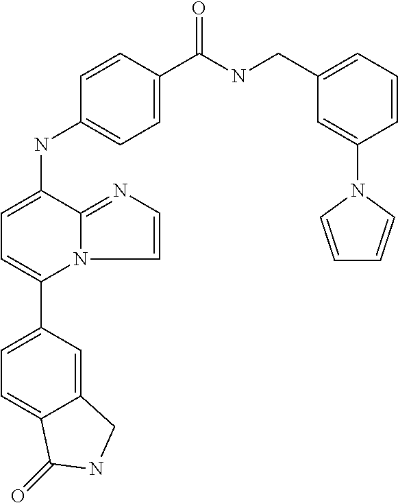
C1(C2=CC=C(NC3=CC=C(C(NCC4=CC=CC(N5C=CC=C5)=C4)=O)C=C3)C3=NC=CN23)=CC=C2C(=C1)CNC2=O
